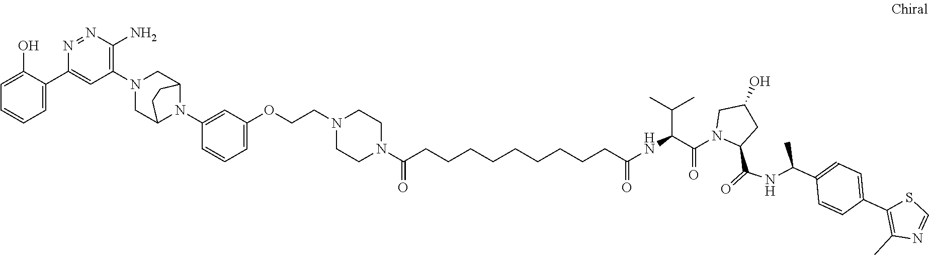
C1(O)=CC=CC=C1C1=CC(N2CC3N(C4=CC(OCCN5CCN(C(CCCCCCCCCC(NC(C(C)C)C(=O)N6C(C(=O)NC(C)C7=CC=C(C8=C(C)N=CS8)C=C7)CC(O)C6)=O)=O)CC5)=CC=C4)C(C2)CC3)=C(N)N=N1
